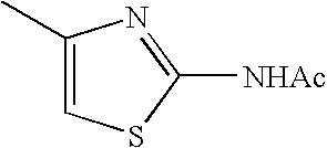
C1=C(C)N=C([NHAc])S1
